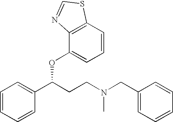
C1=CC=CC(C(CCN(CC2=CC=CC=C2)C)OC2=CC=CC3=C2N=CS3)=C1
